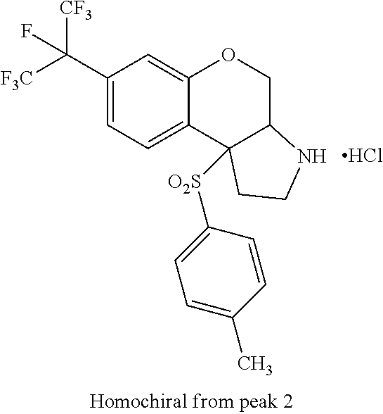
C1(C([CF3])([F3C])F)=CC=C2C(=C1)OCC1C2([O2S]C2=CC=C(C)C=C2)CCN1.Cl
